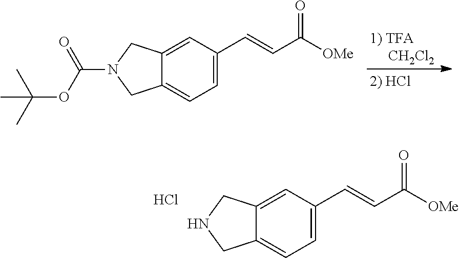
C12=CC(C=CC([OMe])=O)=CC=C1CNC2.Cl.C12=CC(C=CC([OMe])=O)=CC=C1CN(C(=O)OC(C)(C)C)C2
